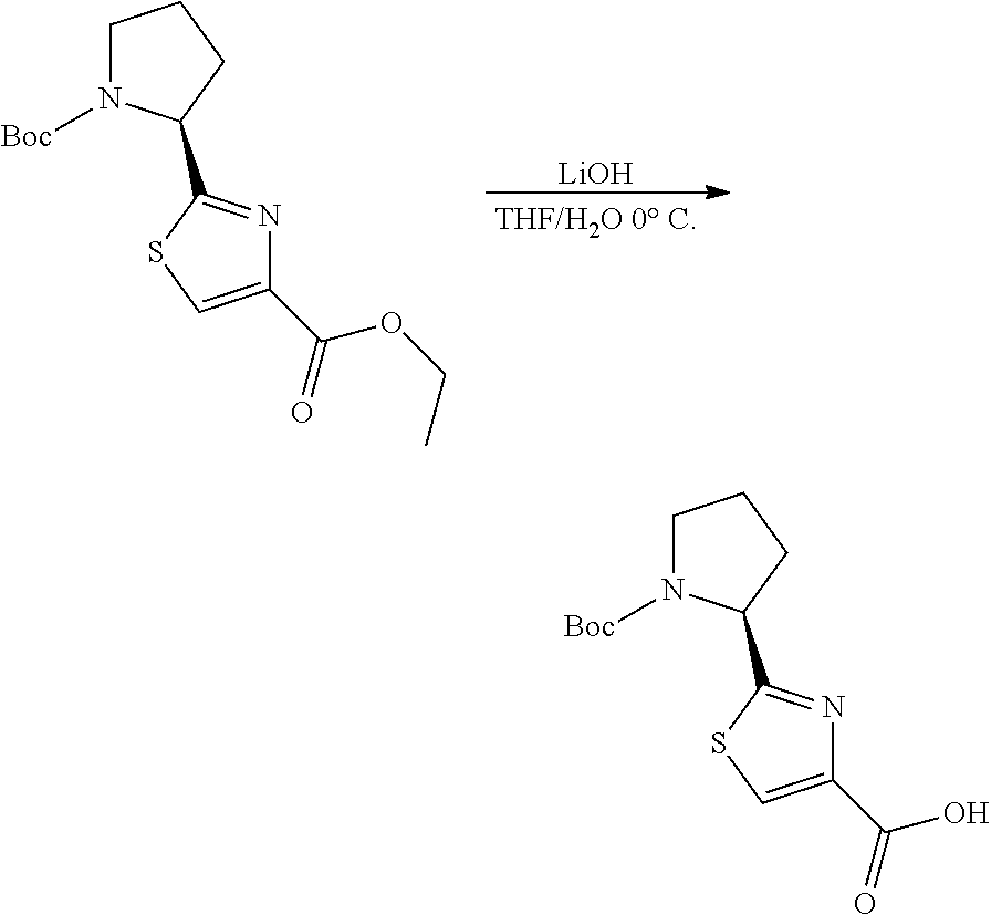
[LiOH].C1N([Boc])C(C2=NC(C(OCC)=O)=CS2)CC1.C1N([Boc])C(C2=NC(C(O)=O)=CS2)CC1
